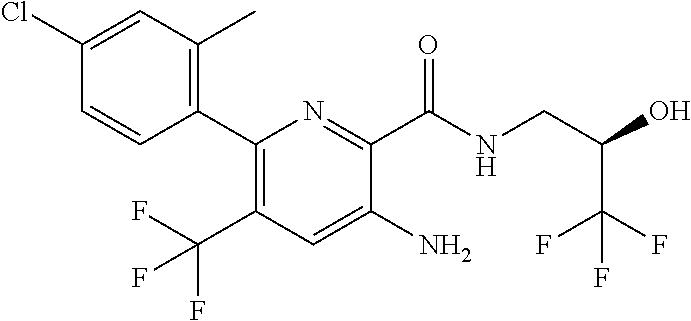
C1(C2=C(C)C=C(Cl)C=C2)=C(C(F)(F)F)C=C(N)C(C(NCC(O)C(F)(F)F)=O)=N1
